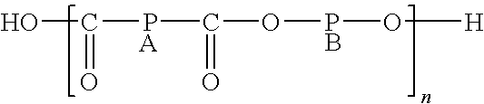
C(O[PB]O[H])(=O)[PA]C(O)=O
